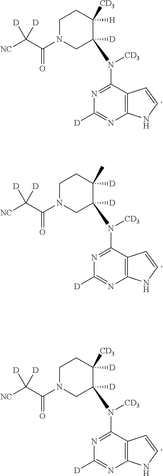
C12=C(C(N([CD3])C3([D])CN(C(C([NC])([D])[D])=O)CCC3([H])[CD3])=NC([D])=N1)C=CN2.C12=C(C(N([CD3])C3([D])CN(C(C([NC])([D])[D])=O)CCC3([D])C)=NC([D])=N1)C=CN2.C12=C(C(N([CD3])C3([D])CN(C(C([NC])([D])[D])=O)CCC3([D])[CD3])=NC([D])=N1)C=CN2
